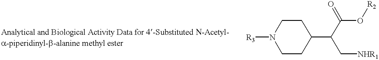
C1CC(C(C[NHR1])C(=O)O[R2])CCN1[R3]
